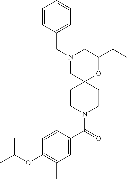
C1(CC)OC2(CN(CC3=CC=CC=C3)C1)CCN(C(C1=CC(C)=C(OC(C)C)C=C1)=O)CC2
